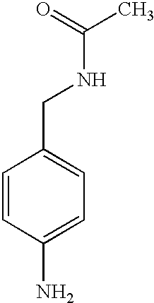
C1=CC(N)=CC=C1CNC(C)=O
